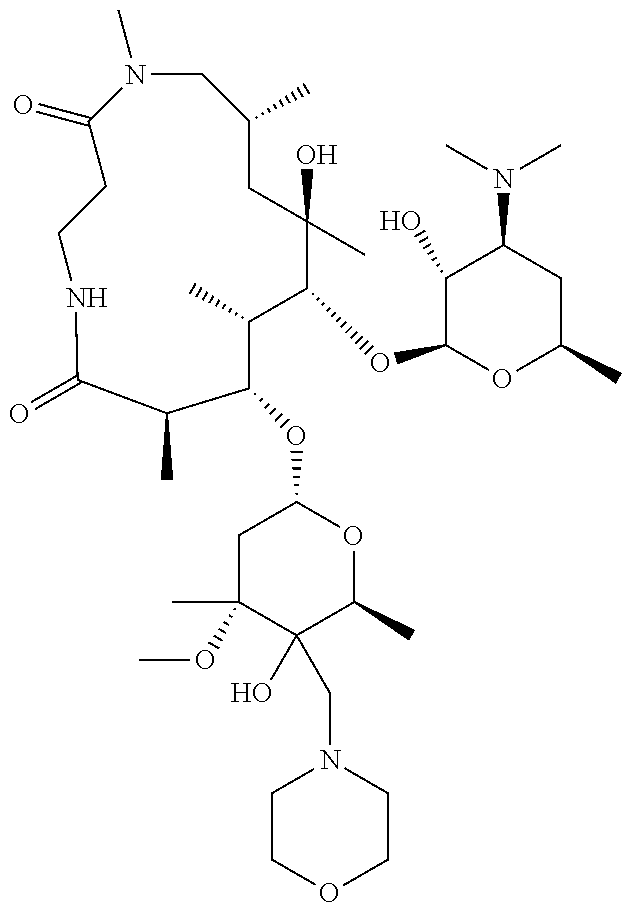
N1(C)CC(C)CC(C)(O)C(OC2OC(C)CC(N(C)C)C2O)C(C)C(OC2CC(C)(OC)C(O)(CN3CCOCC3)C(C)O2)C(C)C(=O)NCCC1=O
